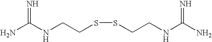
NC(=N)NCCSSCCNC(=N)N
